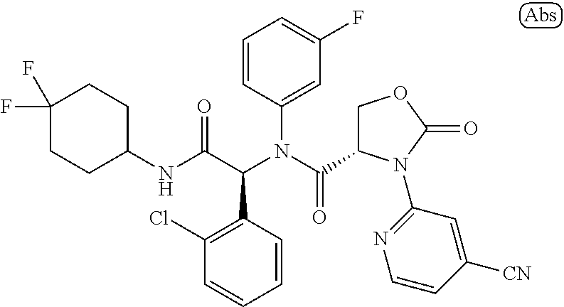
C1=CC(N(C(=O)C2COC(=O)N2C2=NC=CC([CN])=C2)C(C(NC2CCC(F)(F)CC2)=O)C2=C(Cl)C=CC=C2)=CC(F)=C1
